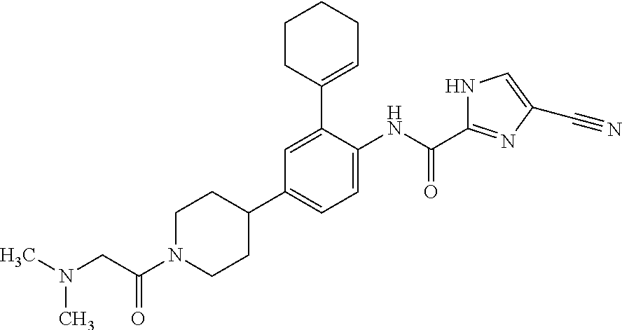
N(C(C1=NC(C#N)=CN1)=O)C1=CC=C(C2CCN(C(CN(C)C)=O)CC2)C=C1C1=CCCCC1
